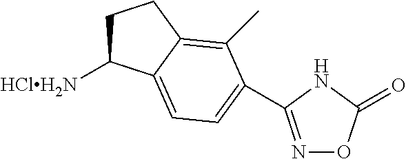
C1C([HClH2N])C2=CC=C(C3=NOC(=O)N3)C(C)=C2C1
